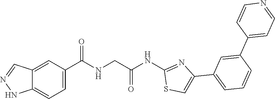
C12=CC(C(=O)NCC(NC3=NC(C4=CC=CC(C5=CC=NC=C5)=C4)=CS3)=O)=CC=C1NN=C2
